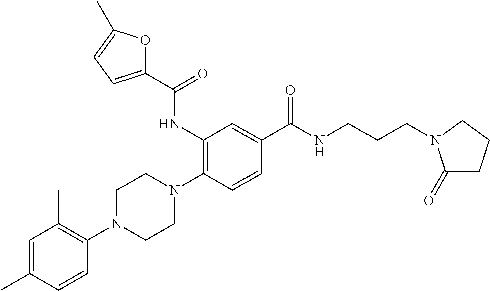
C1=C(C)C=CC(N2CCN(C3=C(NC(C4=CC=C(C)O4)=O)C=C(C(NCCCN4C(=O)CCC4)=O)C=C3)CC2)=C1C
